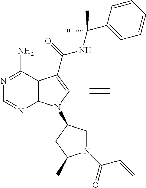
N1=C(N)C2=C(N=C1)N(C1CN(C(C=C)=O)C(C)C1)C(C#CC)=C2C(=O)NC(C)(C1=CC=CC=C1)C
